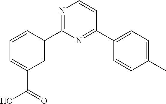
C1=CC(C2=NC=CC(C3=CC=C(C)C=C3)=N2)=CC(C(O)=O)=C1
